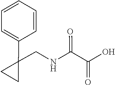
C1=C(C2(CNC(C(=O)O)=O)CC2)C=CC=C1
